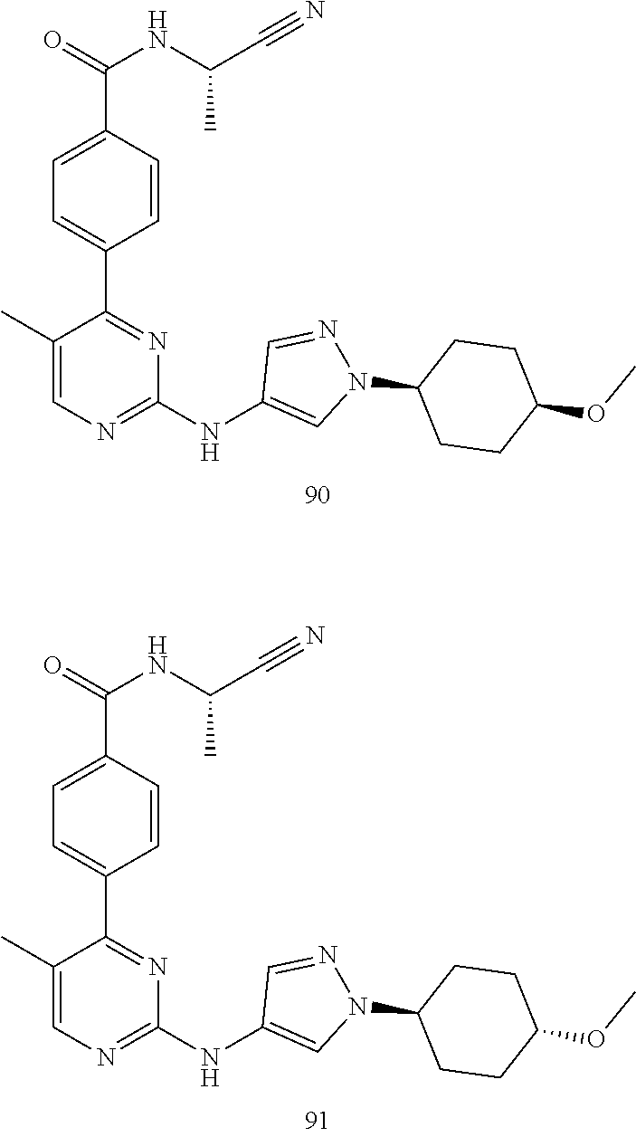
C1=C(C(=O)NC(C)C#N)C=CC(C2=NC(NC3=CN(C4CCC(OC)CC4)N=C3)=NC=C2C)=C1.C1=C(C(=O)NC(C)C#N)C=CC(C2=NC(NC3=CN(C4CCC(OC)CC4)N=C3)=NC=C2C)=C1
